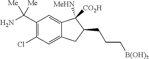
C1(C(N)([Me])[Me])=C(Cl)C=C2C(=C1)C([MeHN])([CO2H])C(CCC[B(OH)2])C2
